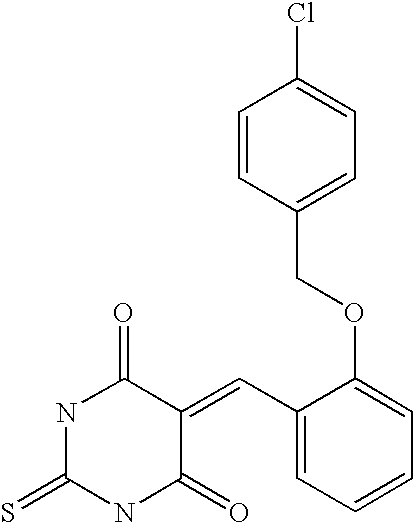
S=C1NC(=O)C(=CC2=CC=CC=C2OCC2=CC=C(Cl)C=C2)C(=O)N1
